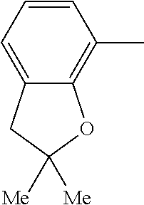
C12=CC=CC(C)=C1OC([Me])([Me])C2
